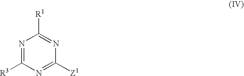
N1=C([R3])N=C([Z1])N=C1[R1]
